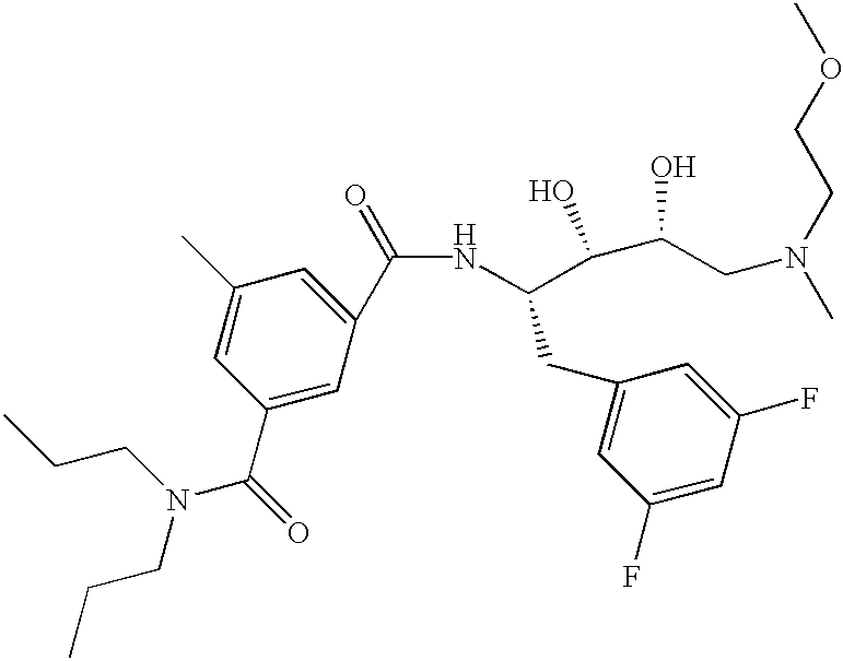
N(C(CC1=CC(F)=CC(F)=C1)C(C(CN(C)CCOC)O)O)C(=O)C1=CC(C)=CC(C(=O)N(CCC)CCC)=C1
